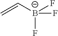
C=C[B-](F)(F)F
